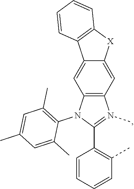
C12=C(N(C3=C(C)C=C(C)C=C3C)C(C3=C(C)C=CC=C3)=N1C)C=C1C(=C2)[X]C2=C1C=CC=C2
